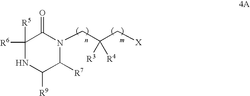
N1(CC(C[X])([R3])[R4])C(=O)C([R6])([R5])NC([R9])C1[R7]
